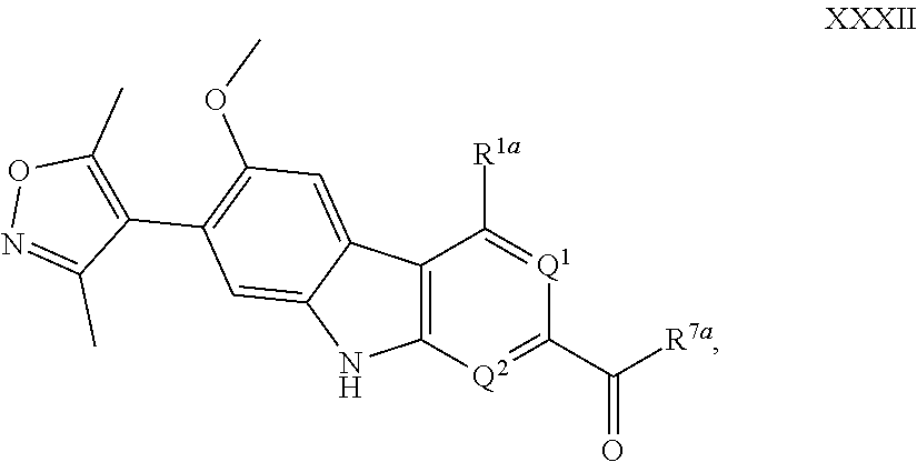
C12=C([Q2]=C(C([R7a])=O)[Q1]=C1[R1a])NC1=CC(C3=C(C)ON=C3C)=C(OC)C=C21
